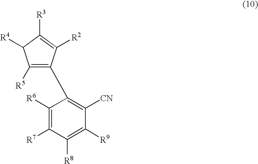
C1([R5])=C(C2=C([CN])C([R9])=C([R8])C([R7])=C2[R6])C([R2])=C([R3])C1[R4]
